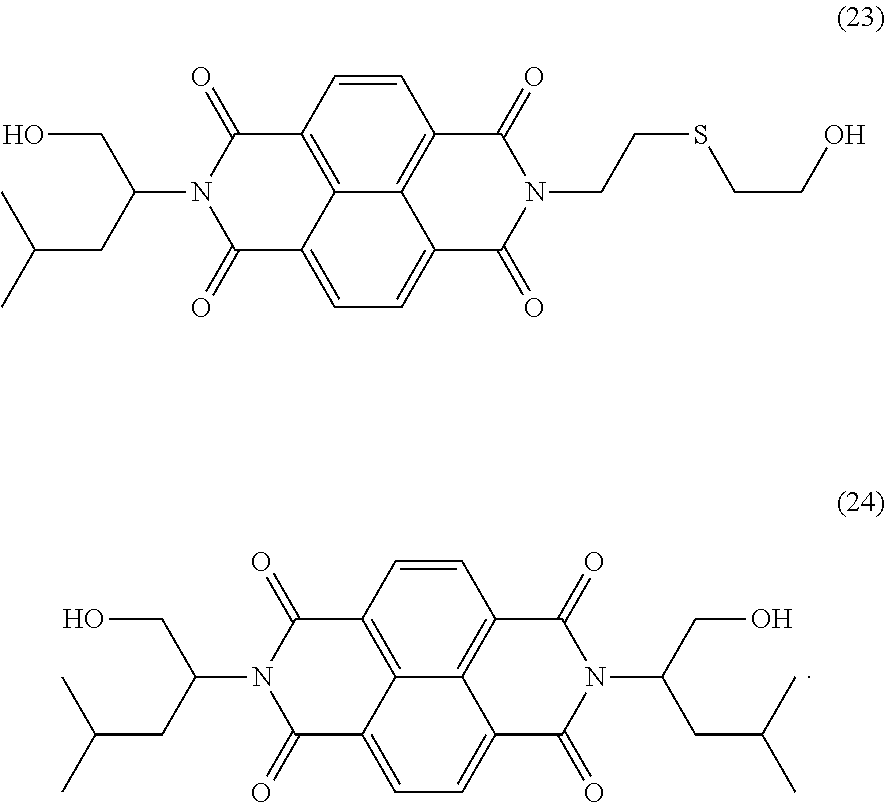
C1=CC2=C3C4=C1C(=O)N(C(CO)CC(C)C)C(=O)C4=CC=C3C(=O)N(C(CC(C)C)CO)C2=O.C1=CC2=C3C4=C1C(=O)N(CCSCCO)C(=O)C4=CC=C3C(=O)N(C(CC(C)C)CO)C2=O
